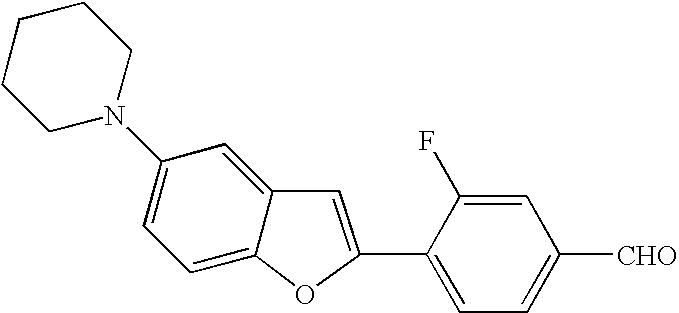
C1(N2CCCCC2)=CC=C2C(=C1)C=C(C1=CC=C([CHO])C=C1F)O2
